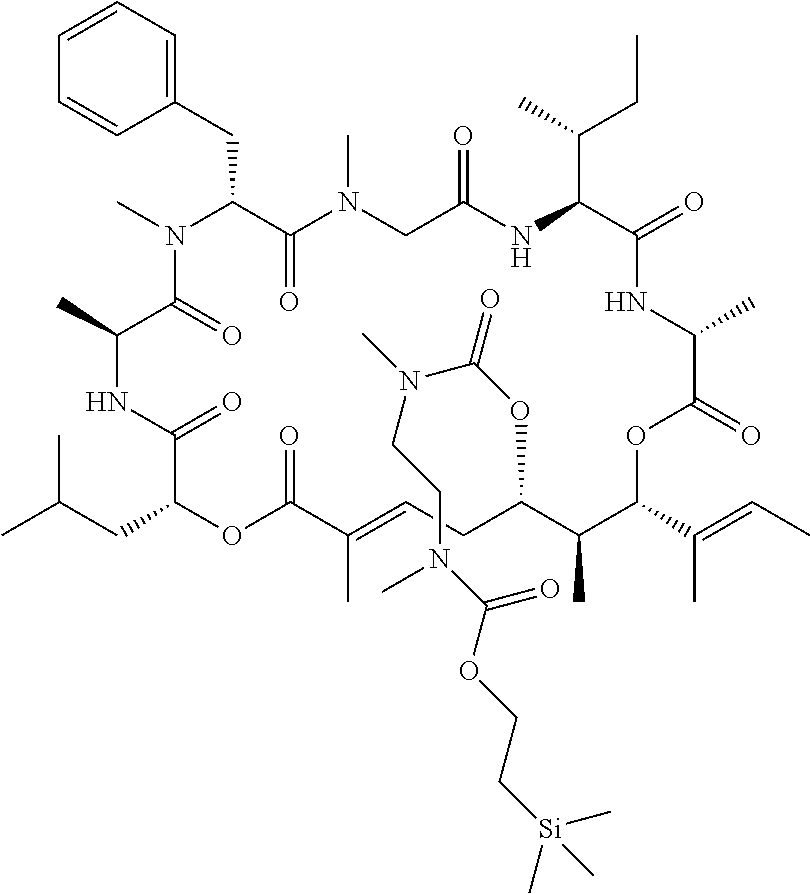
C1=CC=C(CC2C(=O)N(C)CC(=O)NC(C(C)CC)C(=O)NC(C)C(=O)OC(C(C)=CC)C(C)C(OC(N(CCN(C(=O)OCC[Si](C)(C)C)C)C)=O)CC=C(C)C(=O)OC(CC(C)C)C(=O)NC(C)C(=O)N2C)C=C1
